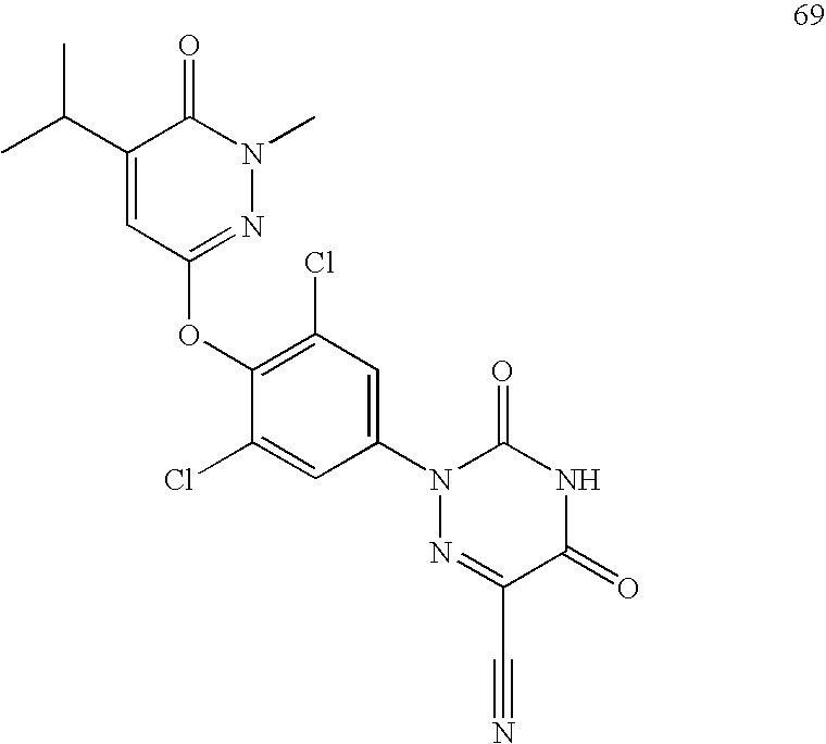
C1(Cl)=CC(N2N=C(C#N)C(=O)NC2=O)=CC(Cl)=C1OC1=NN(C)C(=O)C(C(C)C)=C1
